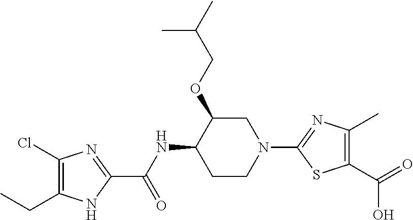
C1CN(C2=NC(C)=C(C(O)=O)S2)CC(OCC(C)C)C1NC(C1=NC(Cl)=C(CC)N1)=O
